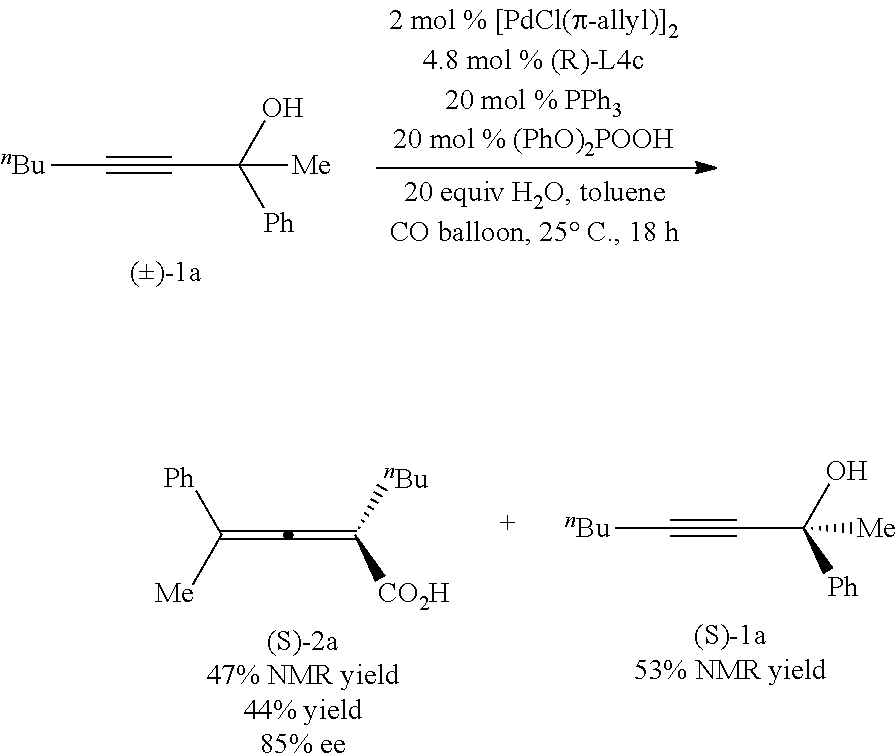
[nBu]C#CC(O)([Ph])[Me].C(=C=C([CO2H])[nBu])([Ph])[Me].[(S)-2a47% NMR yield44% yield85% ee].[nBu]C#CC(O)([Ph])[Me]
